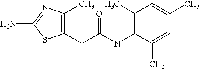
C1(CC(NC2=C(C)C=C(C)C=C2C)=O)=C(C)N=C(N)S1
